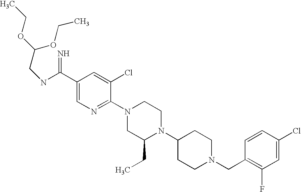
C1(Cl)=CC(F)=C(CN2CCC(N3C(CC)CN(C4=NC=C(C(NCC(OCC)OCC)=N)C=C4Cl)CC3)CC2)C=C1
